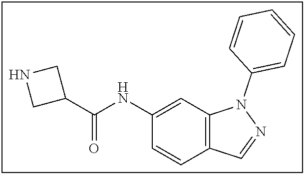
C1(NC(C2CNC2)=O)=CC2=C(C=C1)C=NN2C1=CC=CC=C1
